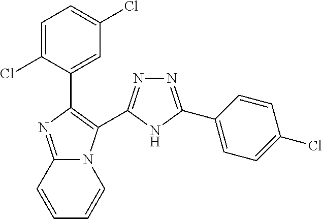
C12=NC(C3=CC(Cl)=CC=C3Cl)=C(C3=NN=C(C4=CC=C(Cl)C=C4)N3)N1C=CC=C2
